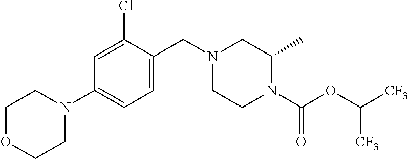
C1=C(Cl)C(CN2CCN(C(OC([CF3])[CF3])=O)C(C)C2)=CC=C1N1CCOCC1
